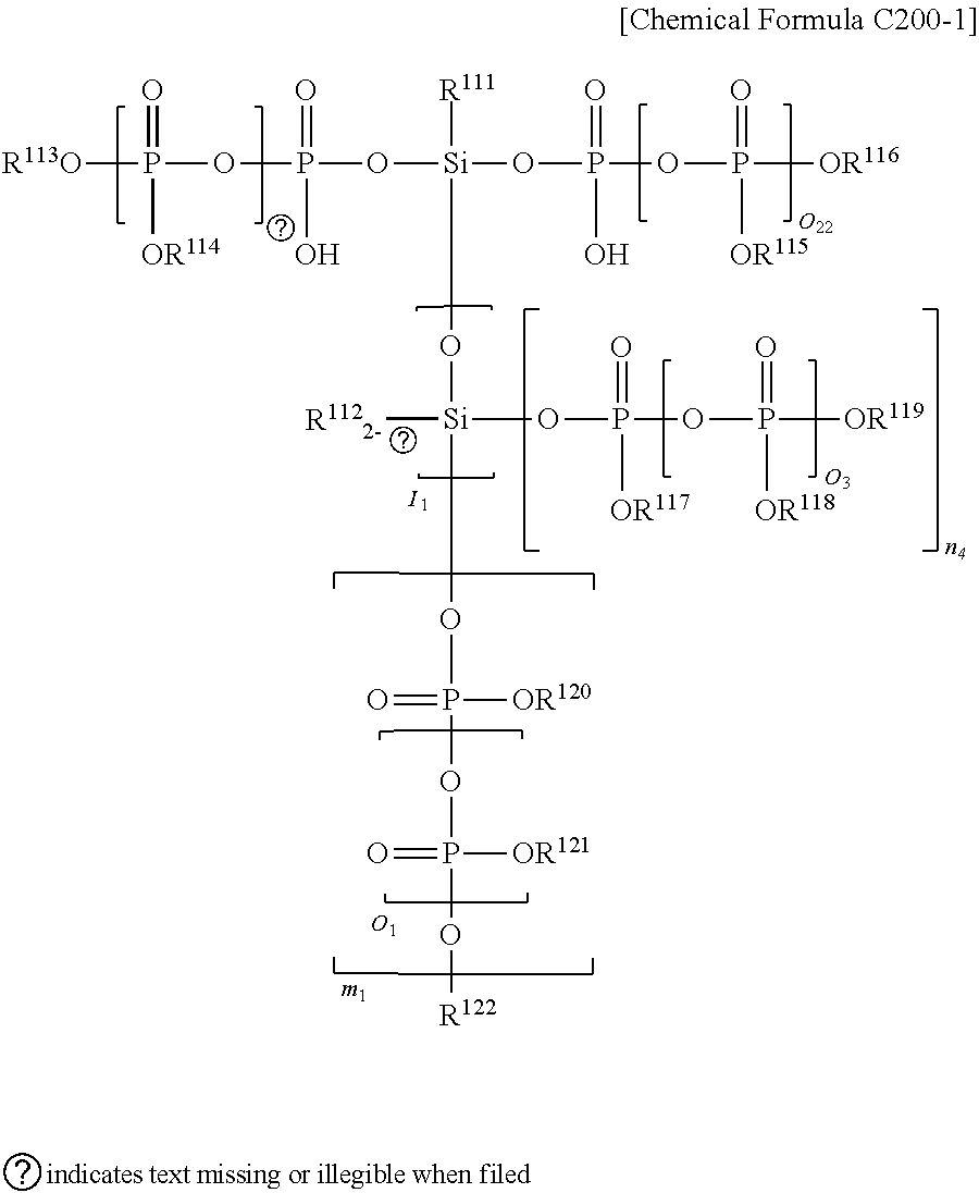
[R113O]P(=O)([OR114])OP(=O)(O)O[Si](OP(OP([OR116])(=O)[OR115])(=O)O)([R111])O[Si](OP(OP([OR119])(=O)[OR118])(=O)[OR117])([R1122-])OP(=O)([OR120])OP(=O)([OR121])O[R122]
